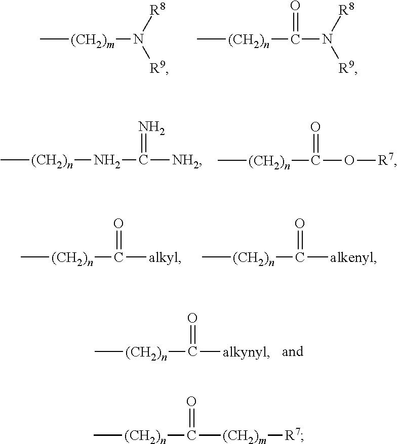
C[(CH2)m]N([R9])[R8].C[(CH2)n]C(N([R9])[R8])=O.C[(CH2)n]NC([NH2])=N.C[(CH2)n]C(O[R7])=O.C[(CH2)n]C([alkyl])=O.C[(CH2)n]C([alkenyl])=O.C[(CH2)n]C([alkynyl])=O.C[(CH2)n]C([(CH2)m][R7])=O
